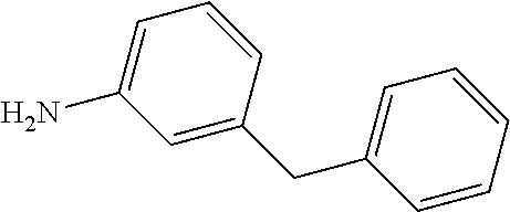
C1=CC(CC2=CC=CC=C2)=CC(N)=C1
